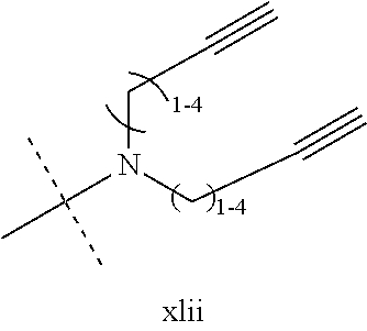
C(N(CC#C)CC#C)(C)(C)C
